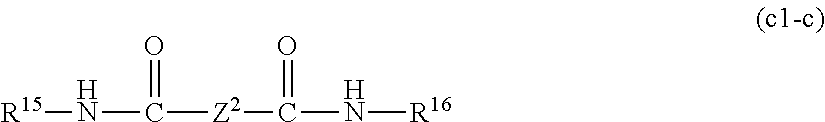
[R15]NC([Z2]C(N[R16])=O)=O
